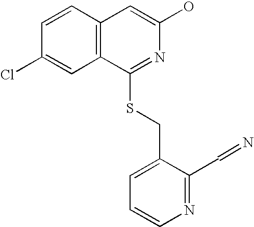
C1=CC2=C(C=C1Cl)C(SCC1=CC=CN=C1C=N)=NC(O)=C2
